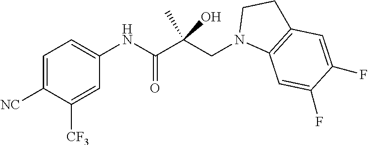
C1=C([NC])C([CF3])=CC(NC(C(CN2C3=C(CC2)C=C(F)C(F)=C3)(C)O)=O)=C1
